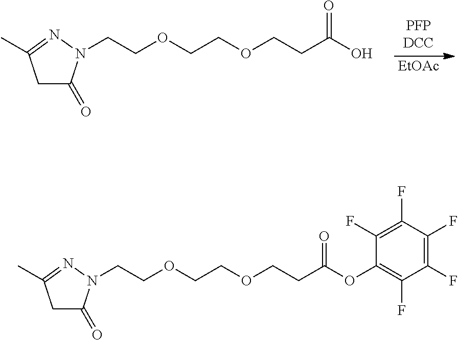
[EtOAc].C(COCCOCCC(O)=O)N1C(=O)CC(C)=N1.C(COCCOCCC(OC1=C(F)C(F)=C(F)C(F)=C1F)=O)N1C(=O)CC(C)=N1
